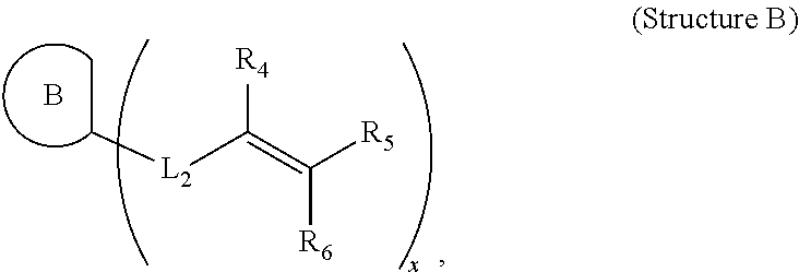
C([R6])(=C([R4])[L2]CC)[R5].B
